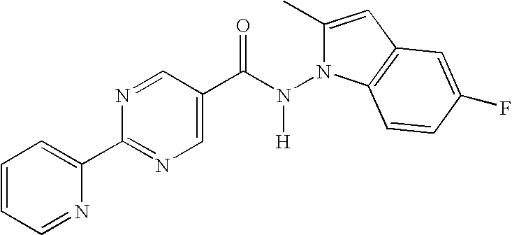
C1=CC=NC(C2=NC=C(C(N(N3C(C)=CC4=C3C=CC(F)=C4)[H])=O)C=N2)=C1
